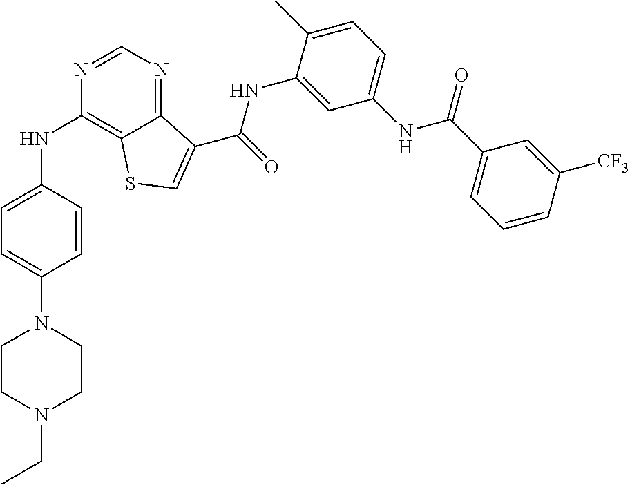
C1=NC(NC2=CC=C(N3CCN(CC)CC3)C=C2)=C2C(=N1)C(C(NC1=CC(NC(C3=CC=CC([CF3])=C3)=O)=CC=C1C)=O)=CS2
